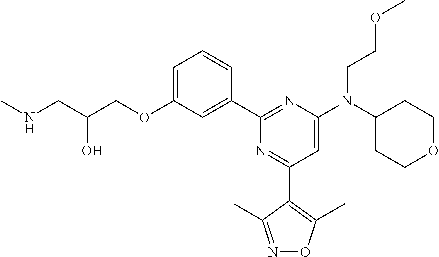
C1=C(OCC(CNC)O)C=C(C2=NC(N(CCOC)C3CCOCC3)=CC(C3=C(C)ON=C3C)=N2)C=C1
